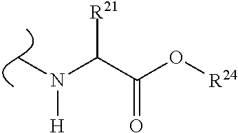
CN(C(C(O[R24])=O)[R21])[H]
